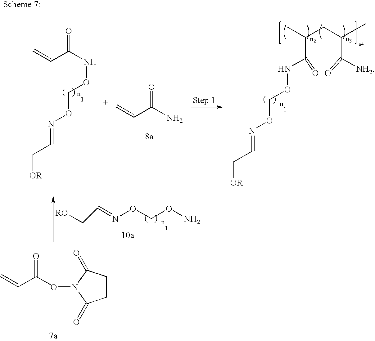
CCC(CC(C)C([NH2])=O)C(NOCON=CC[OR])=O.O=C(NOCON=CC[OR])C=C.C=CC(N)=O.C(=NOCON)C[RO].C=CC(ON1C(=O)CCC1=O)=O
